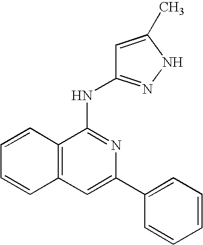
C1=C(C2=CC=CC=C2)N=C(NC2=NNC(C)=C2)C2=C1C=CC=C2
